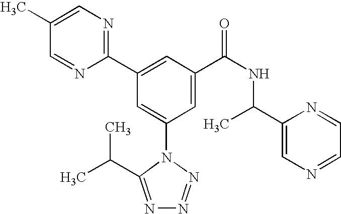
C1(C2=CC(C(NC(C3=CN=CC=N3)C)=O)=CC(N3C(C(C)C)=NN=N3)=C2)=NC=C(C)C=N1
